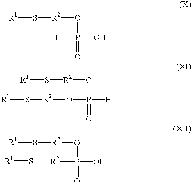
[R1]S[R2]OP([H])(O)=O.[R1]S[R2]OP([H])(O[R2]S[R1])=O.[R1]S[R2]OP(O)(=O)[R2]S[R1]
